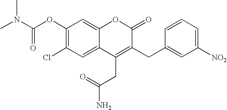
C1(OC(N(C)C)=O)=C(Cl)C=C2C(=C1)OC(=O)C(CC1=CC([NO2])=CC=C1)=C2CC(=O)N
